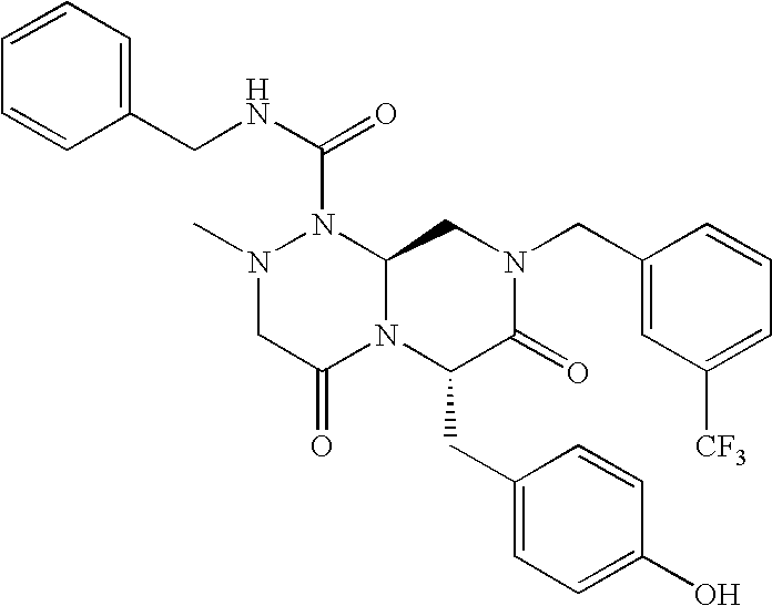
C1=CC=C(CNC(=O)N2N(C)CC(=O)N3C2CN(CC2=CC([CF3])=CC=C2)C(=O)C3CC2=CC=C(O)C=C2)C=C1
